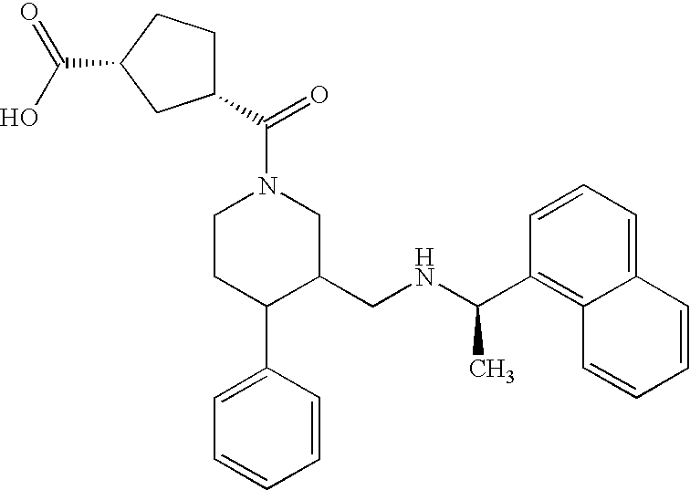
C1CC(C2=CC=CC=C2)C(CNC(C)C2=C3C(=CC=C2)C=CC=C3)CN1C(=O)C1CCC(C(O)=O)C1
